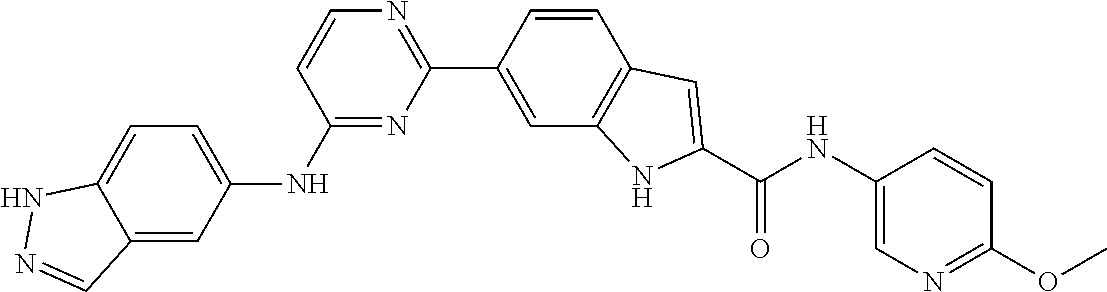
C1=CC(C2=NC=CC(NC3=CC=C4C(=C3)C=NN4)=N2)=CC2=C1C=C(C(NC1=CN=C(OC)C=C1)=O)N2
